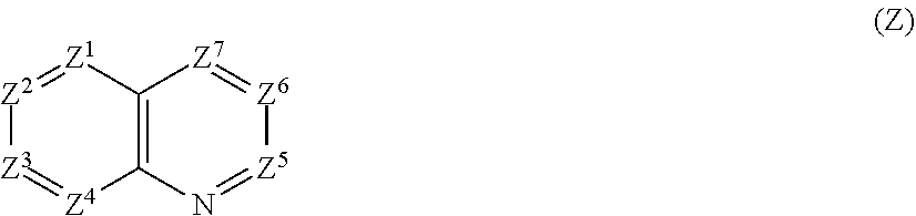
C12=C(N=[Z5][Z6]=[Z7]1)[Z4]=[Z3][Z2]=[Z1]2
